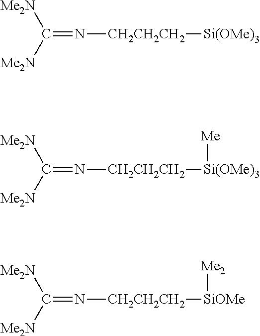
C(=N[CH2CH2CH2][Si(OMe)3])([Me2N])[Me2N].C(=N[CH2CH2CH2][Si(OMe)3][Me])([Me2N])[Me2N].C(=N[CH2CH2CH2][SiOMe][Me2])([Me2N])[Me2N]
